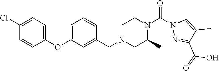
C1(Cl)=CC=C(OC2=CC=CC(CN3CC(C)N(C(N4N=C(C(=O)O)C(C)=C4)=O)CC3)=C2)C=C1
